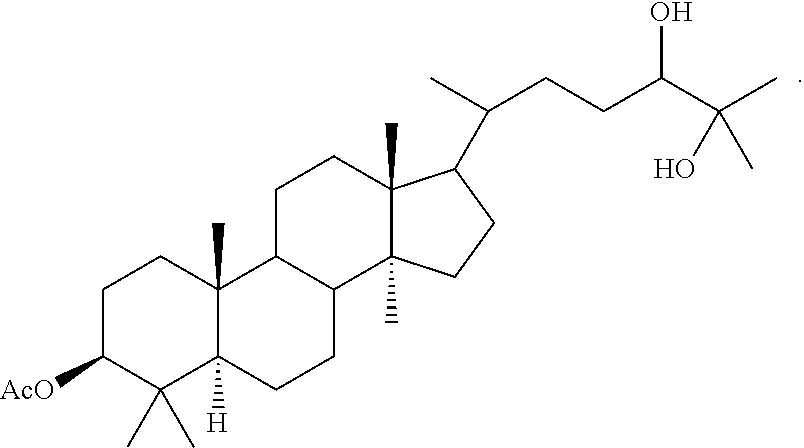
C1C([AcO])C(C)(C)C2([H])C(C)(C1)C1C(CC2)C2(C)C(C)(CC1)C(C(C)CCC(O)C(C)(O)C)CC2
